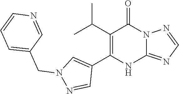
C12=NC=NN1C(=O)C(C(C)C)=C(C1=CN(CC3=CC=CN=C3)N=C1)N2
